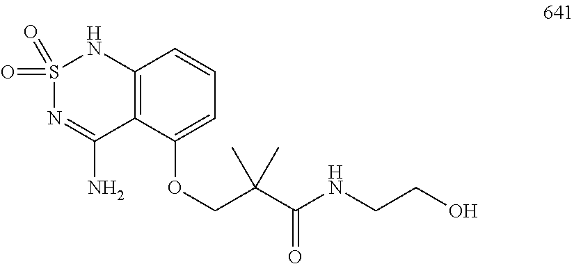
S1(=O)(=O)N=C(N)C2=C(N1)C=CC=C2OCC(C(NCCO)=O)(C)C
